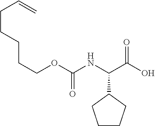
C(CCCCOC(NC(C(O)=O)C1CCCC1)=O)C=C
